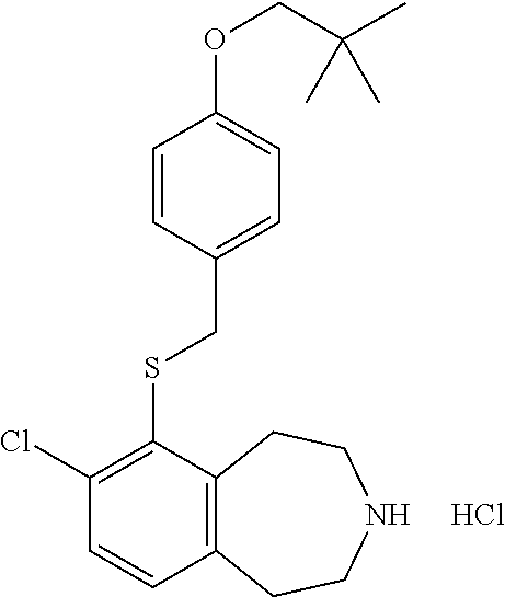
Cl.O(C1=CC=C(CSC2=C(Cl)C=CC3=C2CCNCC3)C=C1)CC(C)(C)C
